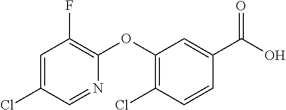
C1(Cl)=C(OC2=C(F)C=C(Cl)C=N2)C=C(C(O)=O)C=C1
